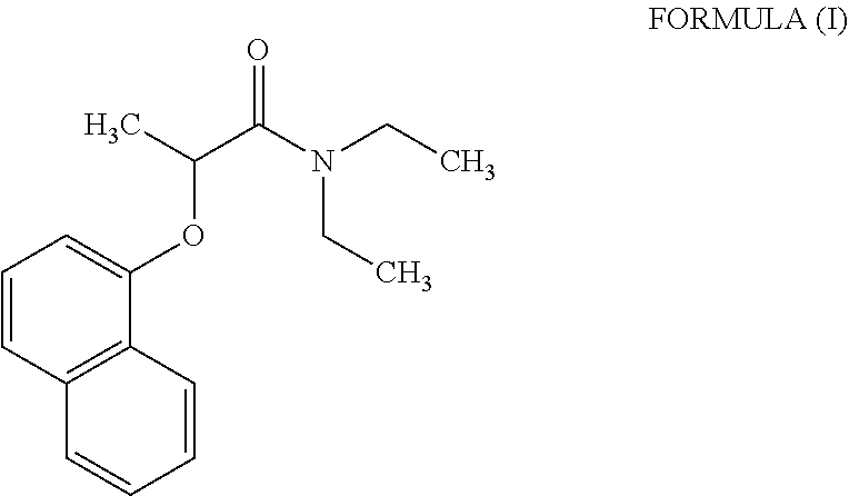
C1=CC2=C(C(OC(C(N(CC)CC)=O)C)=C1)C=CC=C2
